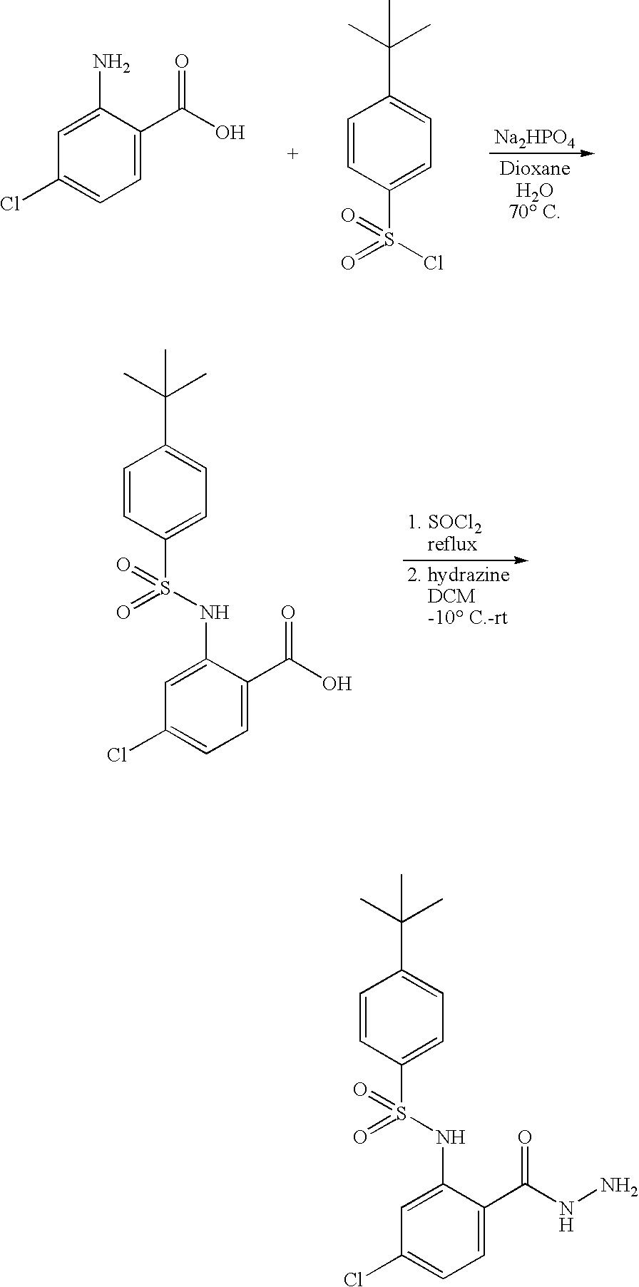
[Na2HPO4].[DioxaneH2O70 C].C1=C(N)C(C(=O)O)=CC=C1Cl.C1=CC(S(=O)(Cl)=O)=CC=C1C(C)(C)C.C1=CC(S(=O)(NC2=CC(Cl)=CC=C2C(=O)O)=O)=CC=C1C(C)(C)C.C1=CC(S(=O)(NC2=CC(Cl)=CC=C2C(=O)NN)=O)=CC=C1C(C)(C)C
